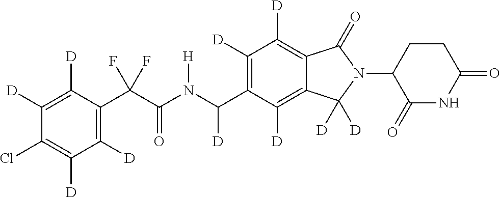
C1([D])=C([D])C(C(C(N(C(C2=C([D])C([D])=C3C(=C2[D])C([D])([D])N(C2C(=O)NC(=O)CC2)C3=O)[D])[H])=O)(F)F)=C([D])C([D])=C1Cl
